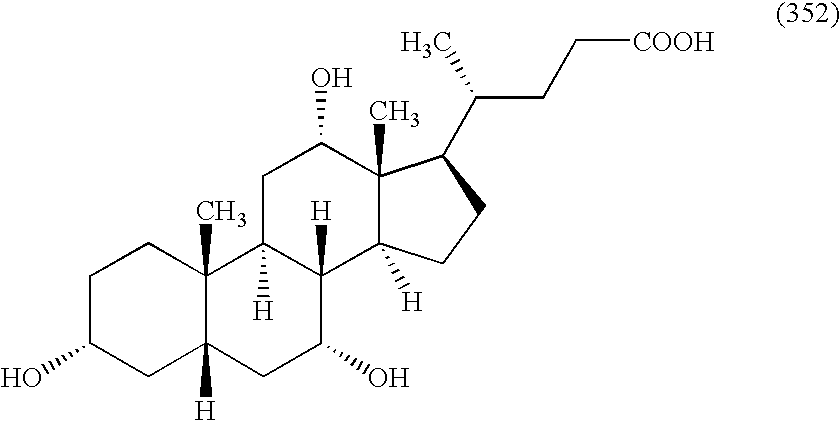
C1C(O)CC2([H])C(C)(C1)C1([H])C([H])(C(O)C2)C2([H])C(C)(C(O)C1)C(C(C)CC[COOH])CC2
